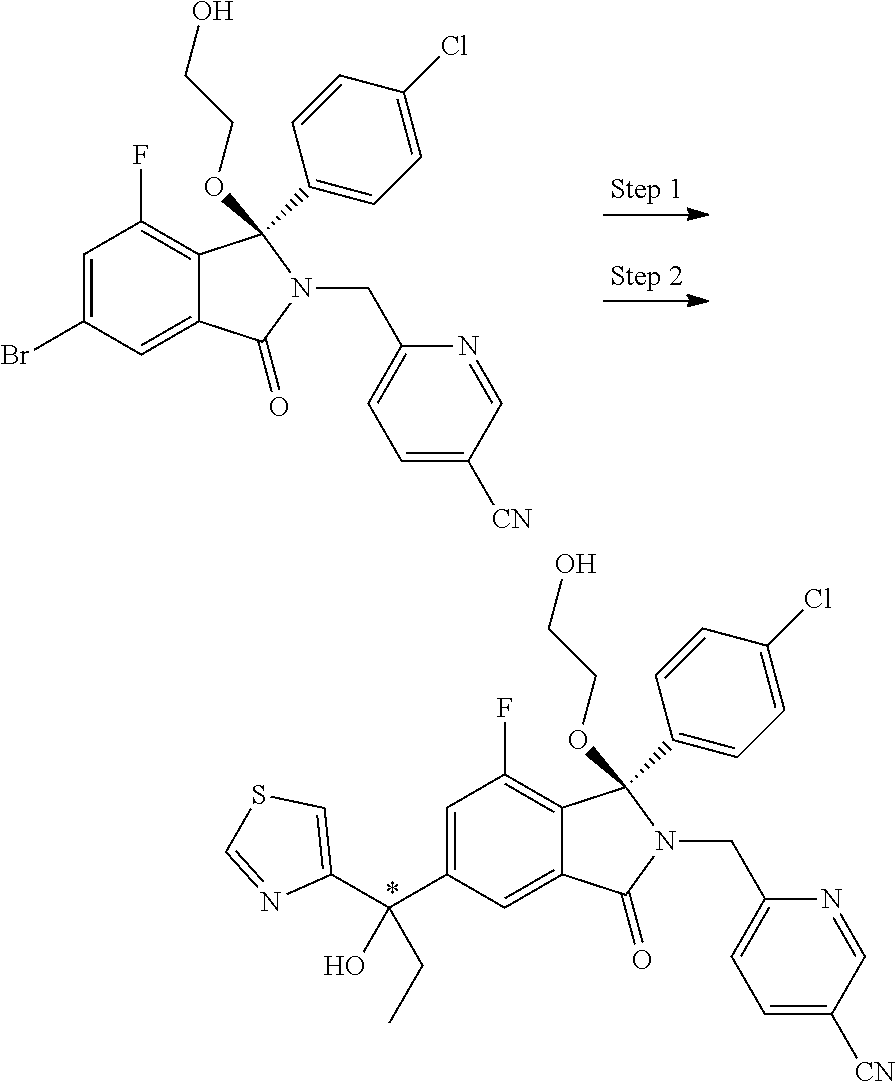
C1=C(C(C2=CSC=N2)(O)CC)C=C2C(=C1F)C(OCCO)(C1=CC=C(Cl)C=C1)N(CC1=CC=C([CN])C=N1)C2=O.C1=C(Br)C=C2C(=C1F)C(OCCO)(C1=CC=C(Cl)C=C1)N(CC1=CC=C([CN])C=N1)C2=O
